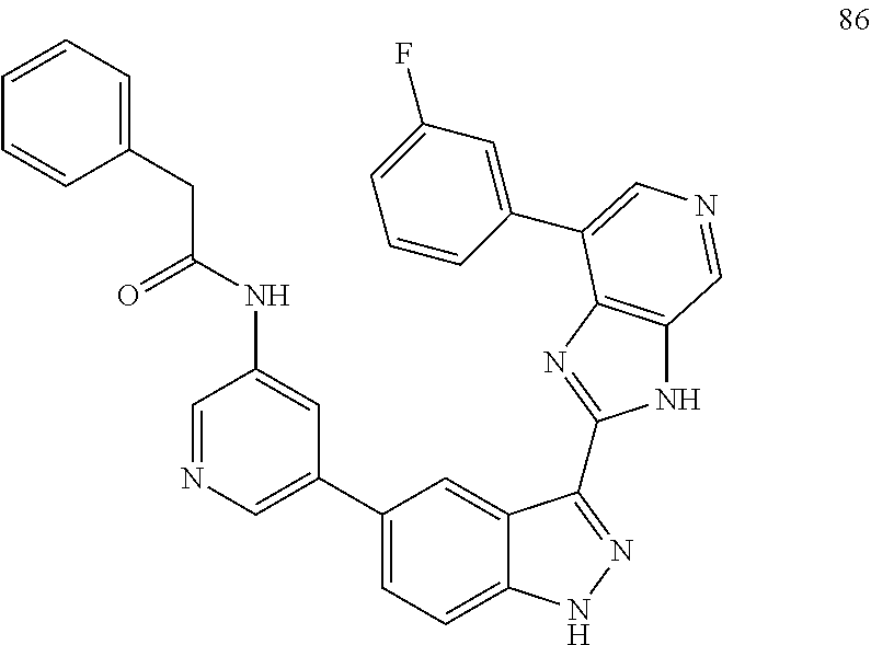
N1C2=C(N=C1C1=NNC3=CC=C(C4=CN=CC(NC(CC5=CC=CC=C5)=O)=C4)C=C31)C(C1=CC(F)=CC=C1)=CN=C2
